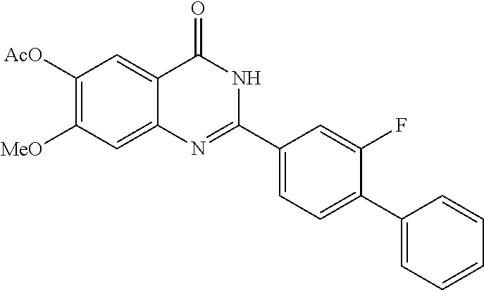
C1([AcO])=C([MeO])C=C2C(=C1)C(=O)NC(C1=CC=C(C3=CC=CC=C3)C(F)=C1)=N2
